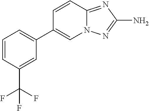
C12=NC(N)=NN1C=C(C1=CC=CC(C(F)(F)F)=C1)C=C2
